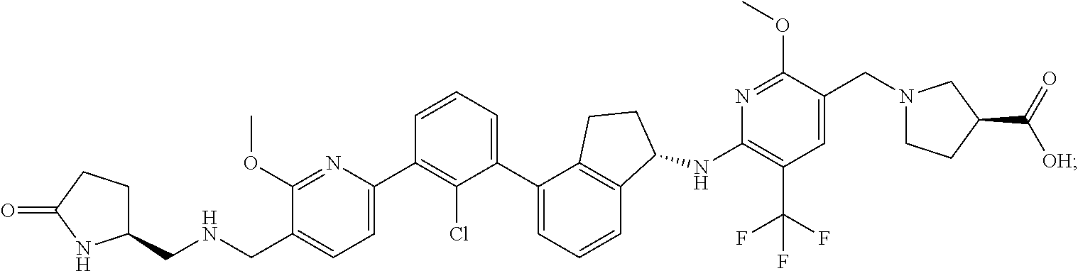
C1(CNCC2=CC=C(C3=C(Cl)C(C4=CC=CC5=C4CCC5NC4=C(C(F)(F)F)C=C(CN5CCC(C(=O)[OH])C5)C(OC)=N4)=CC=C3)N=C2OC)CCC(=O)N1
